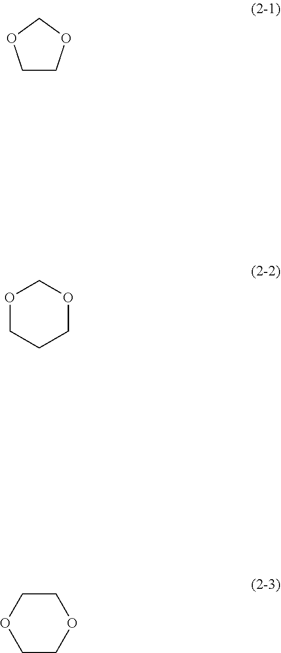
C1COCO1.O1CCCOC1.C1COCCO1
